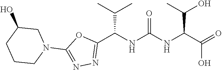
N1(C2=NN=C(C(NC(NC(C(=O)O)C(O)C)=O)C(C)C)O2)CC(O)CCC1
